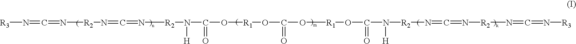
[R3]N=C=N[R2]N=C=N[R2]N(C(O[R1]OC(O[R1]OC(N([H])[R2]N=C=N[R2]N=C=N[R3])=O)=O)=O)[H]
